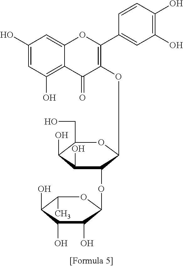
C1(O)=CC(O)=C2C(=C1)OC(C1=CC(O)=C(O)C=C1)=C(OC1C(OC3C(O)C(O)C(O)C(C)O3)C(O)C(O)C(CO)O1)C2=O
